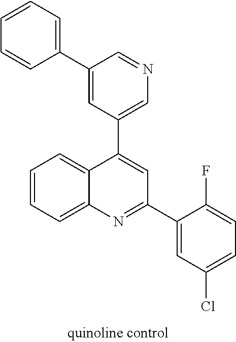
C1=C(C2=CC=CC=C2)C=NC=C1C1=CC(C2=CC(Cl)=CC=C2F)=NC2=CC=CC=C12
